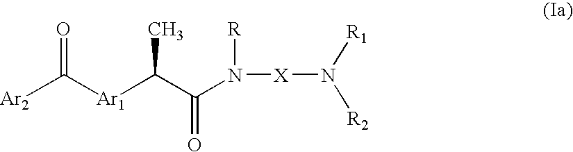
[Ar1](C([Ar2])=O)C(C(N([R])[X]N([R2])[R1])=O)C
